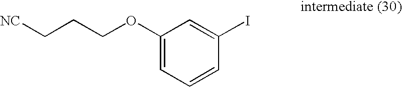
C1(OCCC[NC])=CC=CC(I)=C1
